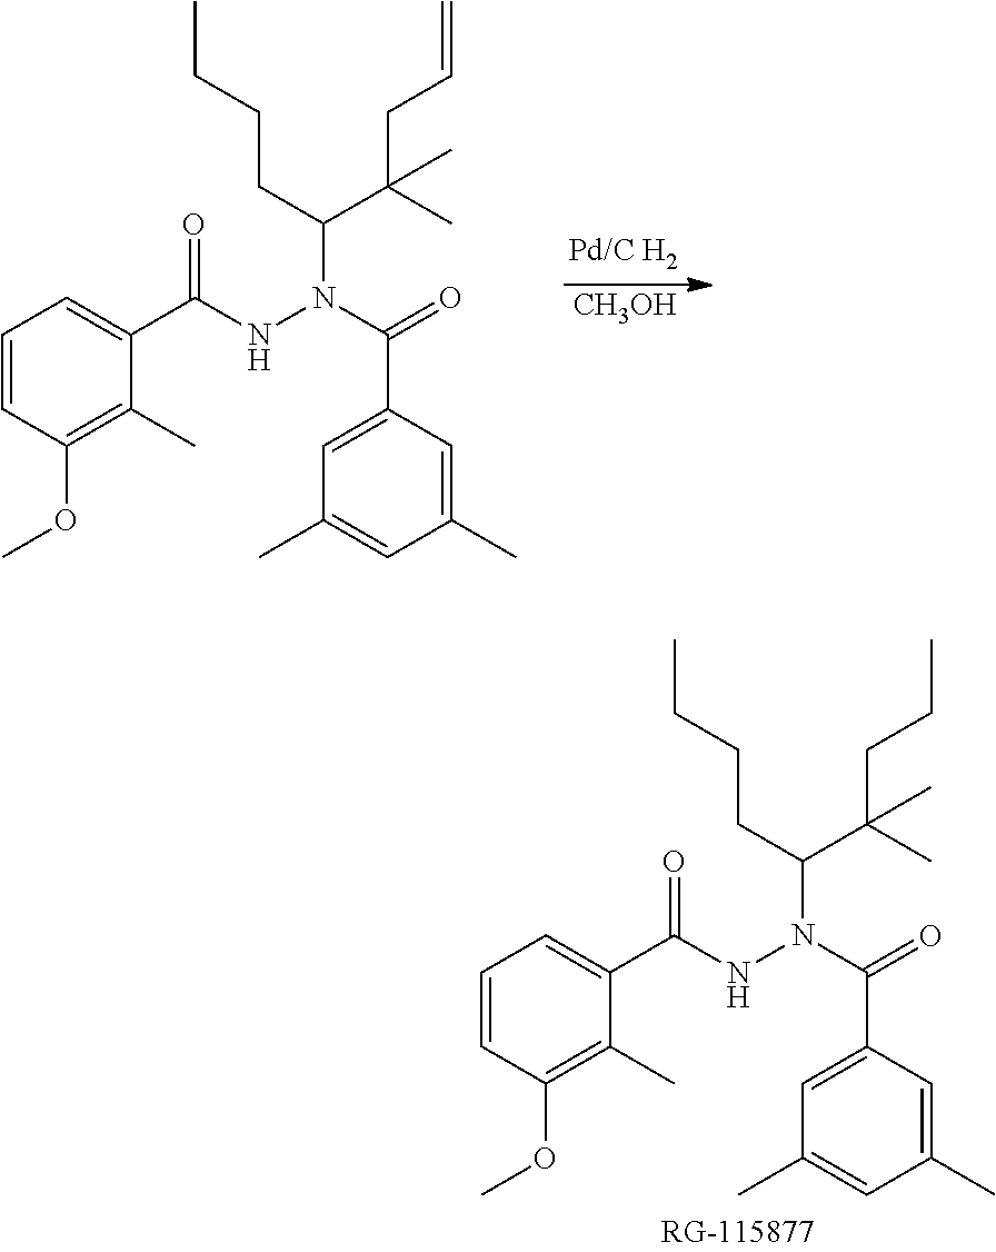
C1=CC(OC)=C(C)C(C(NN(C(=O)C2=CC(C)=CC(C)=C2)C(CCCC)C(C)(CC=C)C)=O)=C1.[CH3OH].C1=CC(OC)=C(C)C(C(NN(C(=O)C2=CC(C)=CC(C)=C2)C(CCCC)C(C)(CCC)C)=O)=C1
